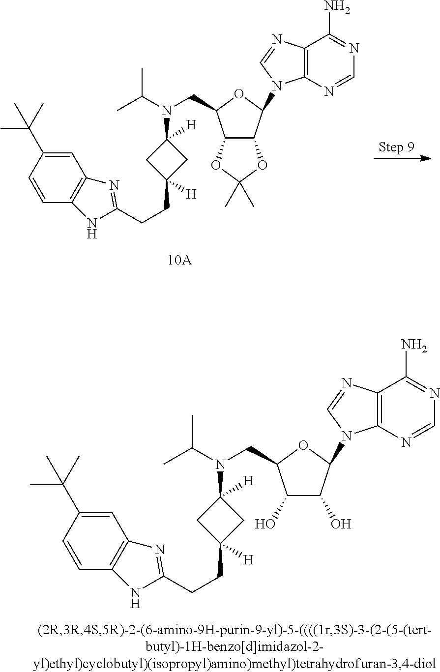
C1(O)C(O)C(N2C3=C(C(N)=NC=N3)N=C2)OC1CN(C1([H])CC(CCC2=NC3=C(C=CC(C(C)(C)C)=C3)N2)([H])C1)C(C)C.C12C(C(N3C4=C(C(N)=NC=N4)N=C3)OC1CN(C1([H])CC(CCC3=NC4=C(C=CC(C(C)(C)C)=C4)N3)([H])C1)C(C)C)OC(C)(C)O2
